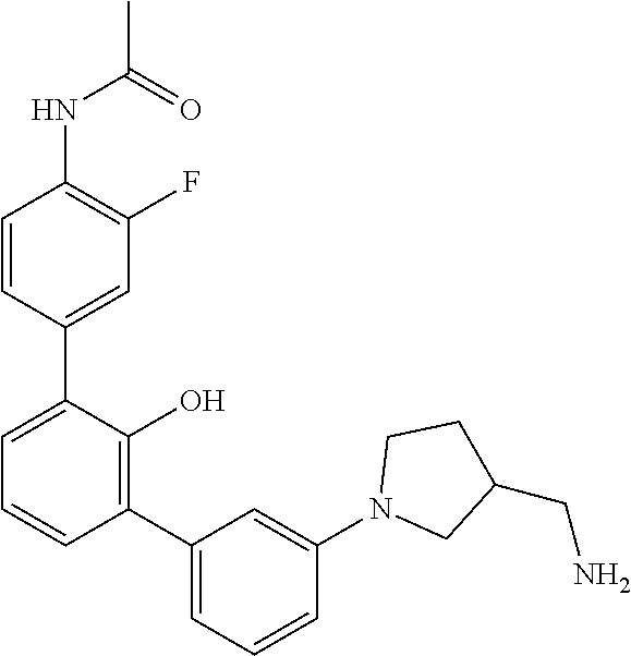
C1(NC(C)=O)=C(F)C=C(C2=CC=CC(C3=CC=CC(N4CC(CN)CC4)=C3)=C2O)C=C1
